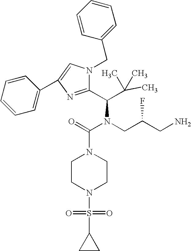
C(N(CC(CN)F)C(C(C)(C)C)C1=NC(C2=CC=CC=C2)=CN1CC1=CC=CC=C1)(=O)N1CCN(S(C2CC2)(=O)=O)CC1
